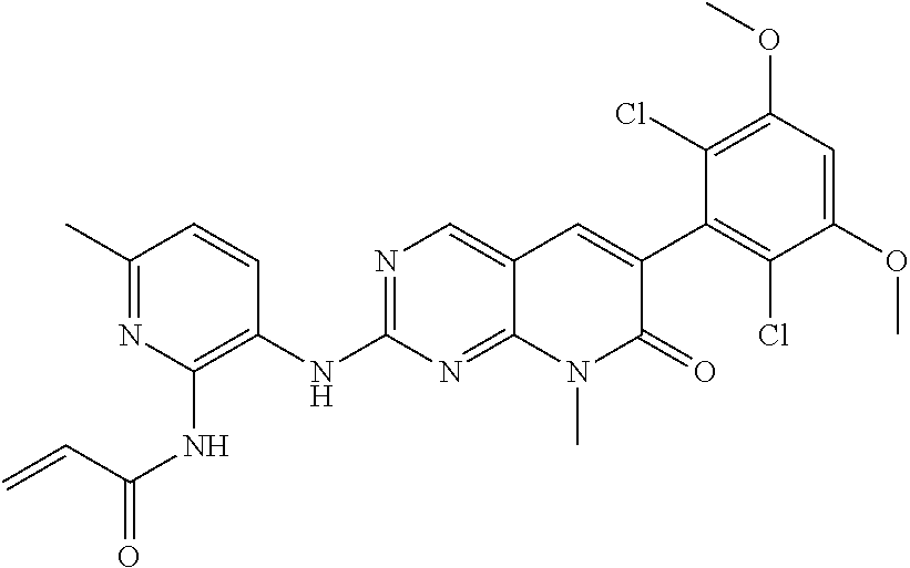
N1=C(NC2=C(NC(=O)C=C)N=C(C)C=C2)N=C2C(=C1)C=C(C1=C(Cl)C(OC)=CC(OC)=C1Cl)C(=O)N2C
